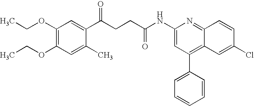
CC1=CC(OCC)=C(OCC)C=C1C(CCC(=O)NC1=CC(C2=CC=CC=C2)=C2C(=N1)C=CC(Cl)=C2)=O
